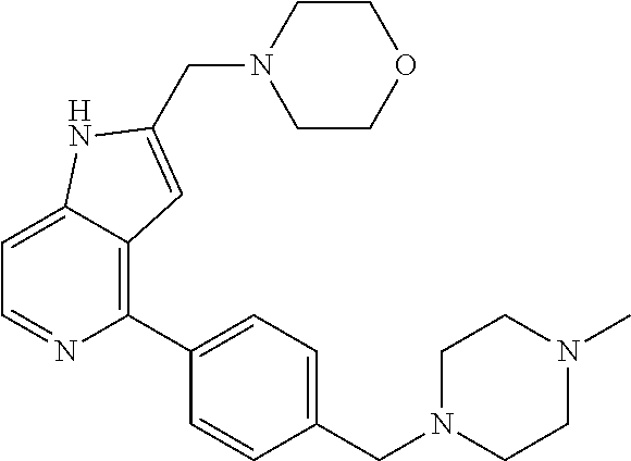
C1(C2=CC=C(CN3CCN(C)CC3)C=C2)=C2C(=CC=N1)NC(CN1CCOCC1)=C2
